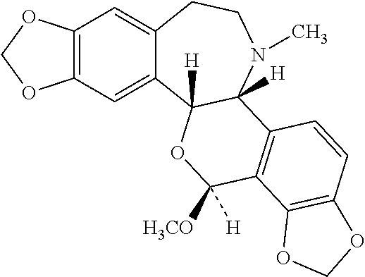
C12=C(C=C3C(=C1)CCN(C)C1([H])C3([H])OC([H3CO])([H])C3=C1C=CC1=C3OCO1)OCO2
